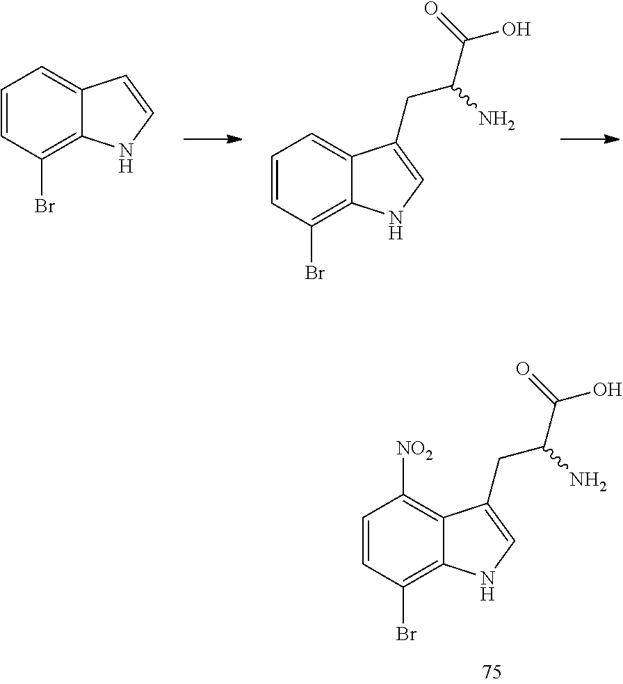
C1=CC(Br)=C2C(=C1)C=CN2.C1=CC(Br)=C2C(=C1)C(CC(C(O)=O)N)=CN2.C1=CC(Br)=C2C(=C1[NO2])C(CC(C(O)=O)N)=CN2
